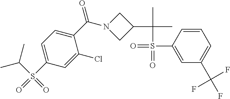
C1(C(=O)N2CC(C(C)(C)S(=O)(C3=CC(C(F)(F)F)=CC=C3)=O)C2)=CC=C(S(=O)(C(C)C)=O)C=C1Cl
